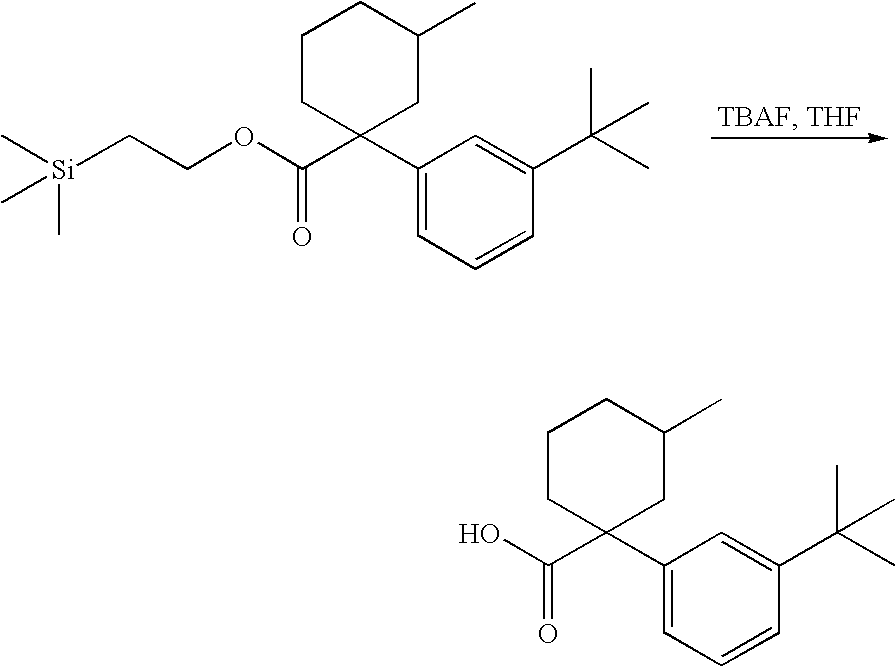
O=C(C1(C2=CC=CC(C(C)(C)C)=C2)CC(C)CCC1)OCC[Si](C)(C)C.O=C(C1(C2=CC=CC(C(C)(C)C)=C2)CC(C)CCC1)O
